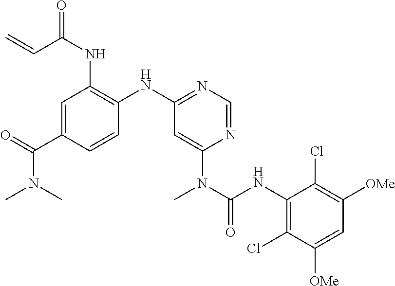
C1(C(N(C)C)=O)=CC(NC(=O)C=C)=C(NC2=NC=NC(N(C(NC3=C(Cl)C([OMe])=CC([OMe])=C3Cl)=O)C)=C2)C=C1
